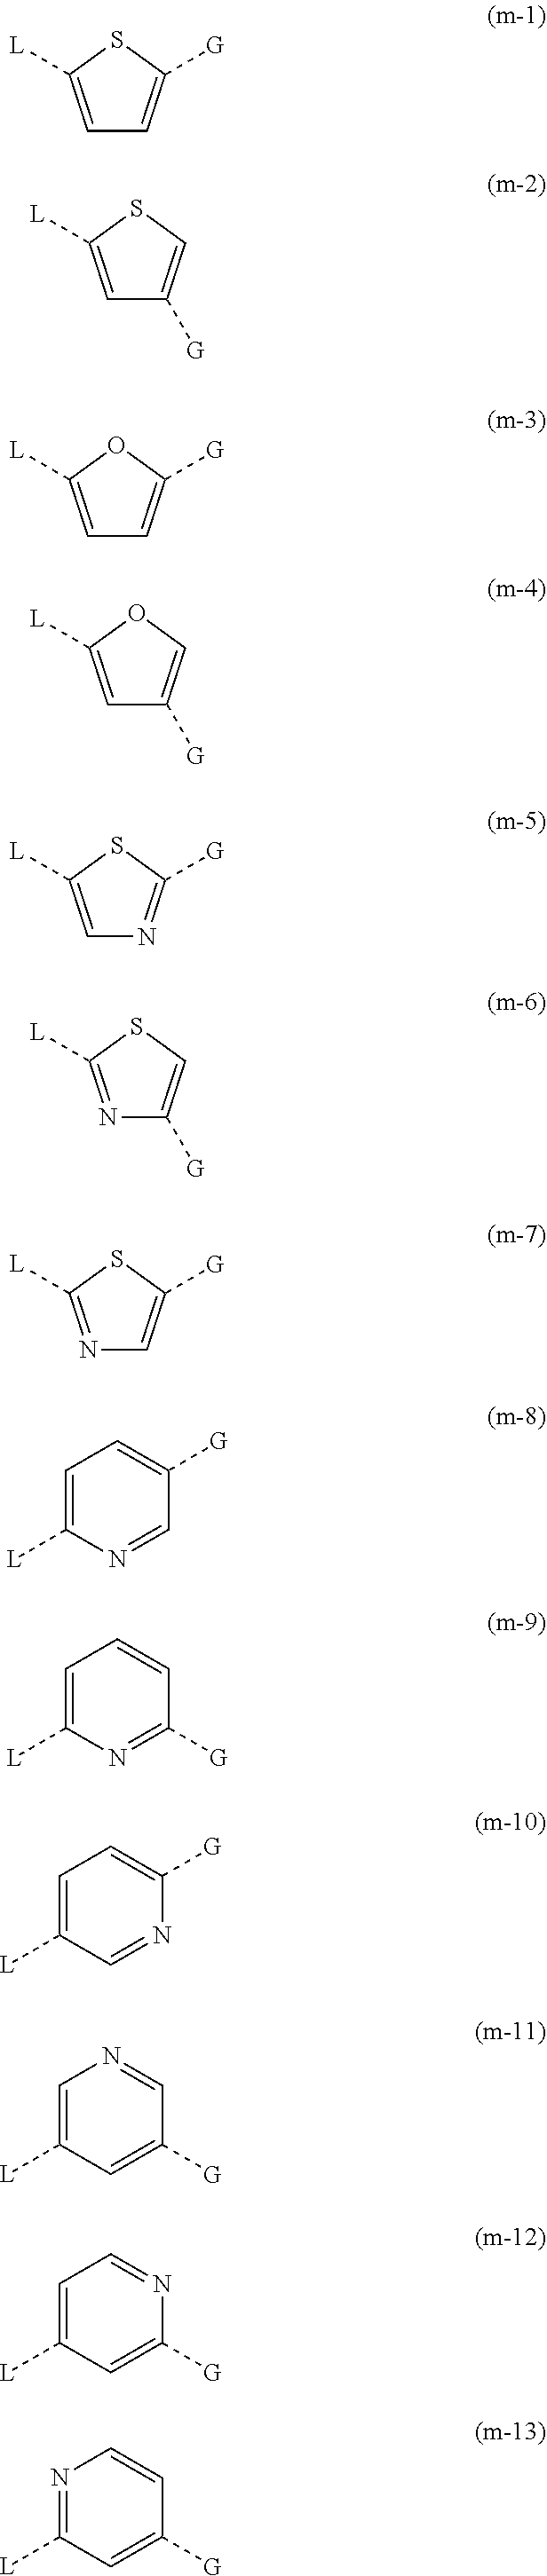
C1=C([L])SC([G])=C1.C1=C([L])SC=C1[G].C1=C([L])OC([G])=C1.C1=C([L])OC=C1[G].C1=C([L])SC([G])=N1.N1=C([L])SC=C1[G].N1=C([L])SC([G])=C1.C1=C([L])N=CC([G])=C1.C1=C([L])N=C([G])C=C1.C1=C([L])C=NC([G])=C1.C1=C([L])C=C([G])C=N1.C1=C([L])C=C([G])N=C1.N1=C([L])C=C([G])C=C1
